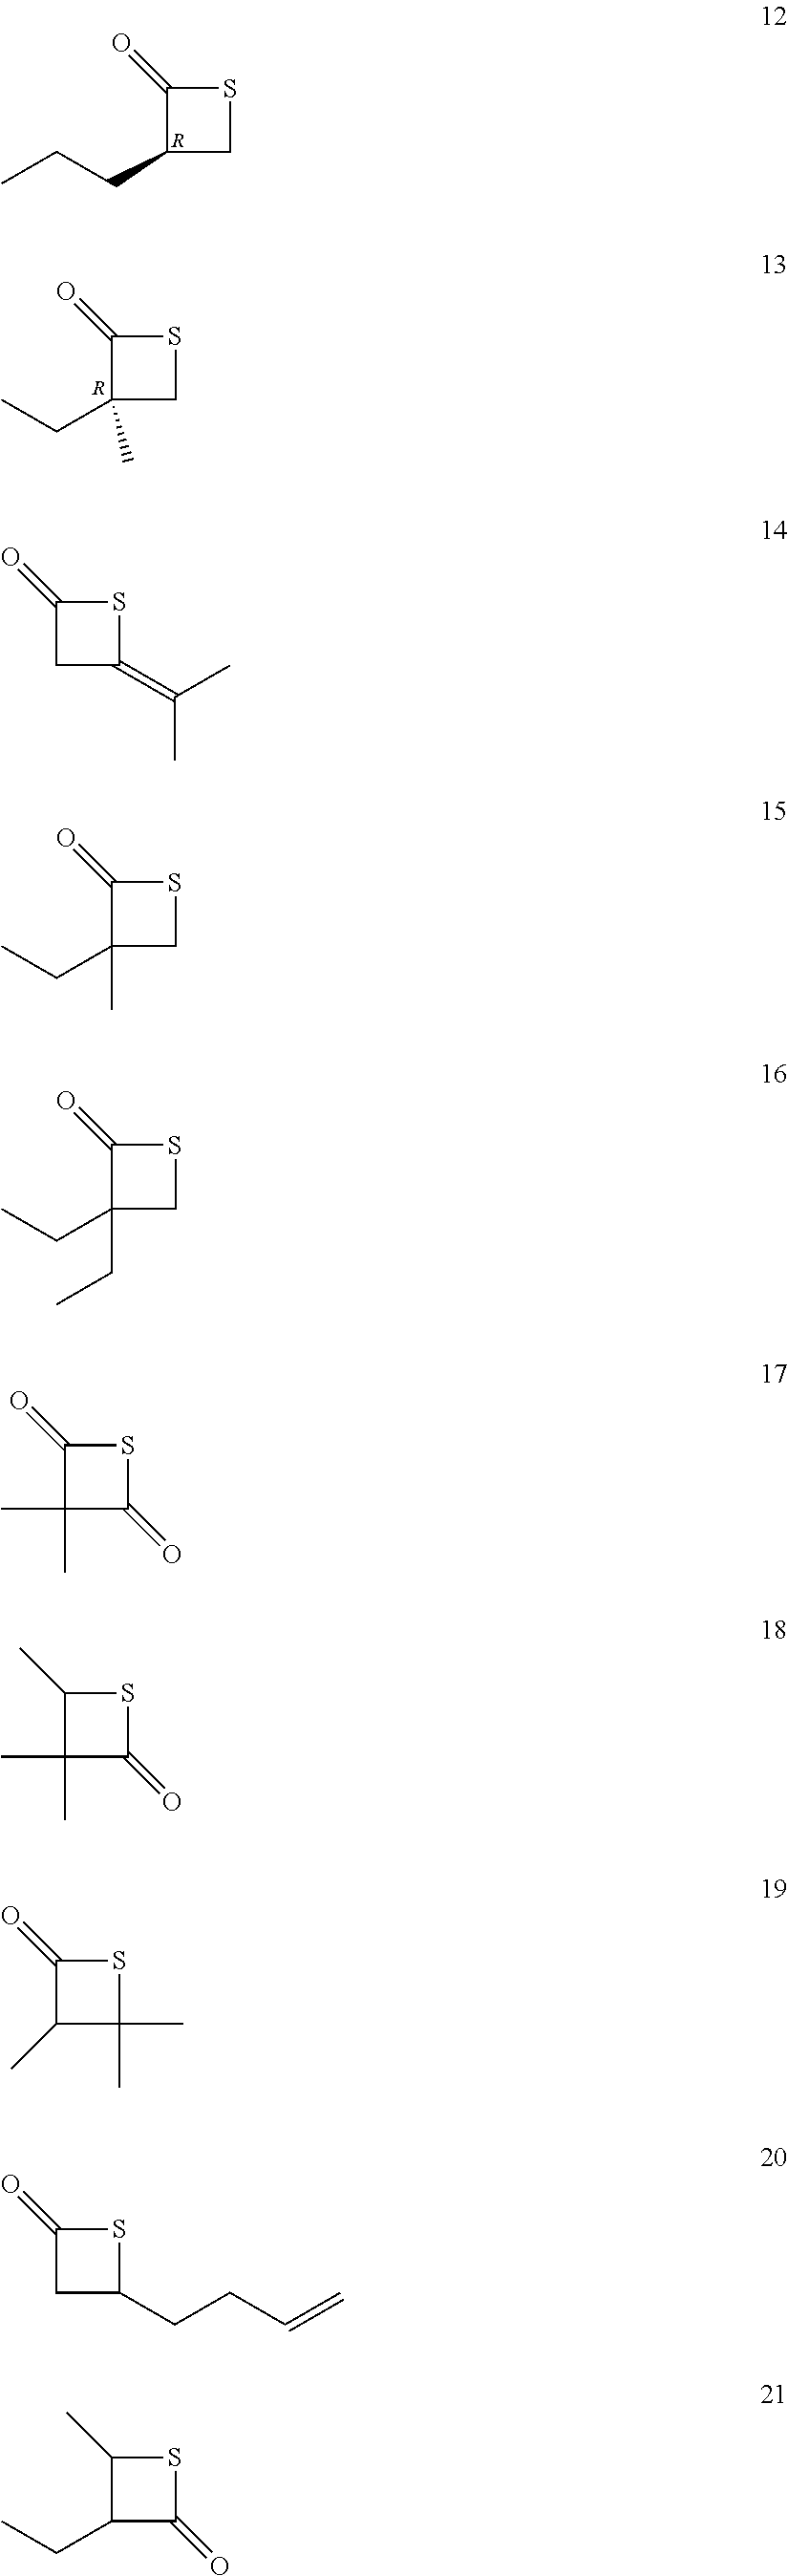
C1(=O)C(CCC)CS1.[R].C1(=O)C(CC)(C)CS1.[R].C1(=O)CC(=C(C)C)S1.C1(=O)C(CC)(C)CS1.C1(=O)C(CC)(CC)CS1.C1(=O)C(C)(C)C(=O)S1.C1(C)C(C)(C)C(=O)S1.C1(=O)C(C)C(C)(C)S1.C1(=O)CC(CCC=C)S1.C1(C)C(CC)C(=O)S1
